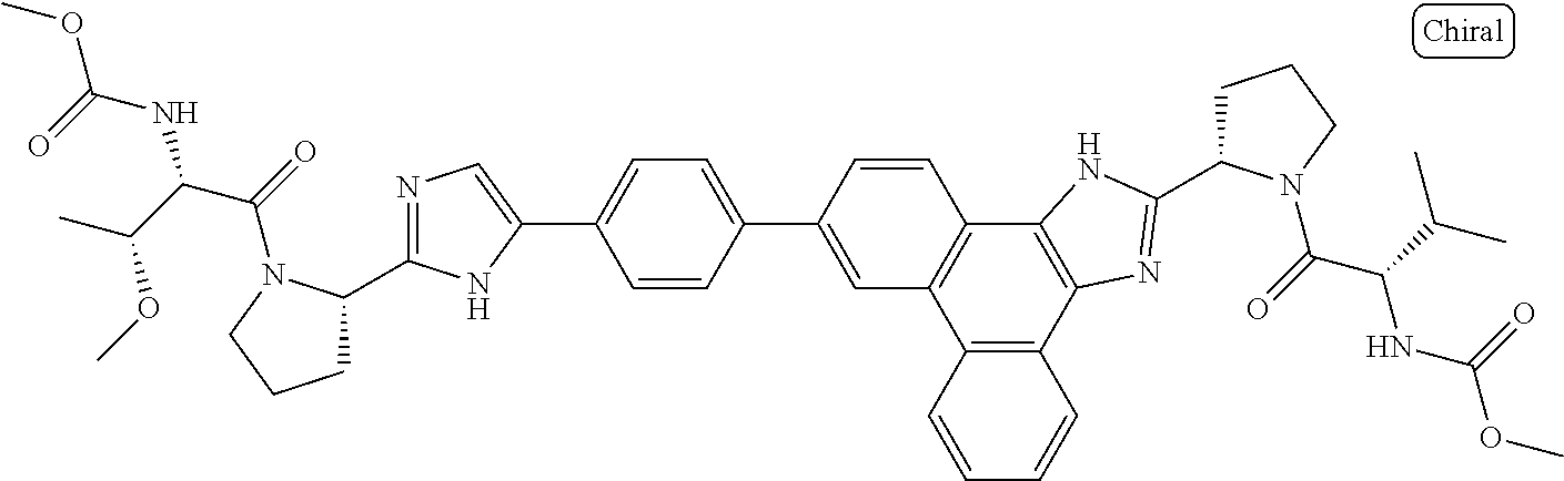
C12=C(C3=C(C4=C1C=C(C1=CC=C(C5=CN=C(C6CCCN6C(=O)C(C(C)OC)NC(OC)=O)N5)C=C1)C=C4)NC(C1CCCN1C(=O)C(C(C)C)NC(OC)=O)=N3)C=CC=C2
